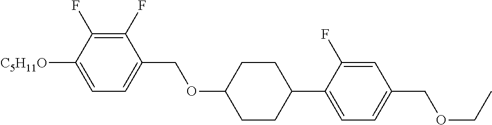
C1(F)=C(F)C([C5H11O])=CC=C1COC1CCC(C2=CC=C(COCC)C=C2F)CC1
